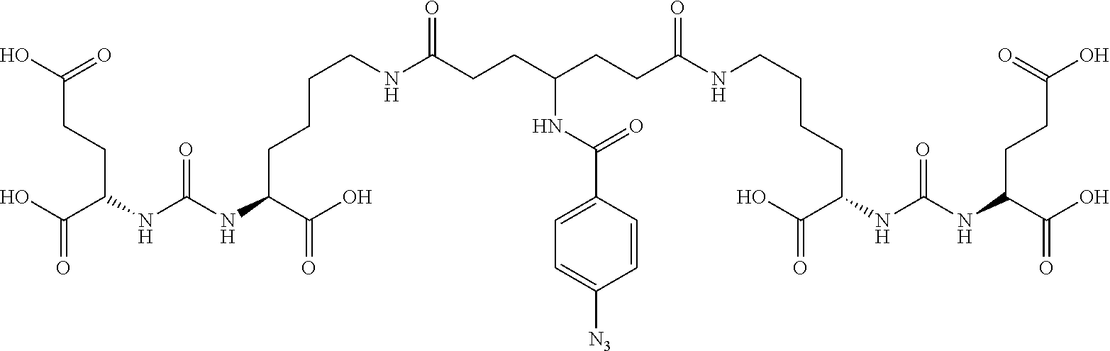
OC(C(CCC(O)=O)NC(NC(CCCCNC(CCC(CCC(NCCCCC(C(O)=O)NC(NC(C(O)=O)CCC(O)=O)=O)=O)NC(C1=CC=C([N3])C=C1)=O)=O)C(O)=O)=O)=O
